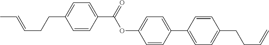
C1=CC(C(OC2=CC=C(C3=CC=C(CCC=C)C=C3)C=C2)=O)=CC=C1CCC=CC
